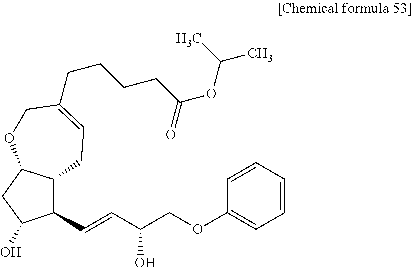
C12C(CC(O)C1C=CC(COC1=CC=CC=C1)O)OCC(CCCCC(OC(C)C)=O)=CC2
